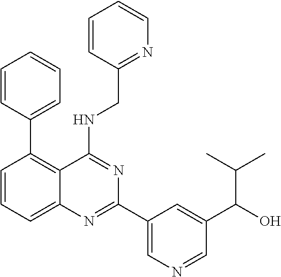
C1=CC=C2C(=C1C1=CC=CC=C1)C(NCC1=NC=CC=C1)=NC(C1=CN=CC(C(O)C(C)C)=C1)=N2
